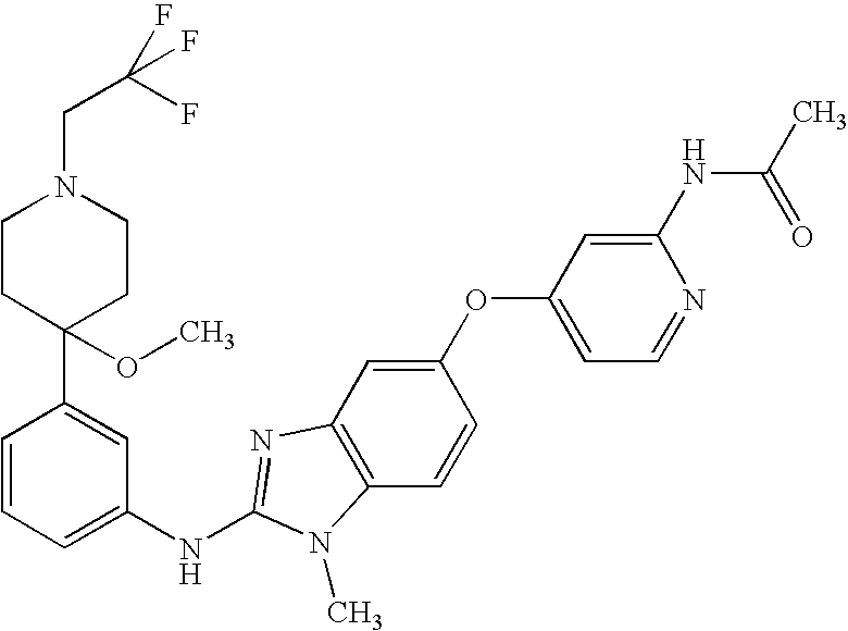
C1=CC=C(NC2=NC3=C(C=CC(OC4=CC=NC(NC(C)=O)=C4)=C3)N2C)C=C1C1(OC)CCN(CC(F)(F)F)CC1
